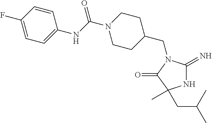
C1C(CN2C(=N)NC(C)(CC(C)C)C2=O)CCN(C(NC2=CC=C(F)C=C2)=O)C1
